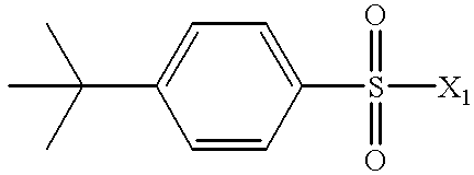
C1(S([X1])(=O)=O)=CC=C(C(C)(C)C)C=C1
